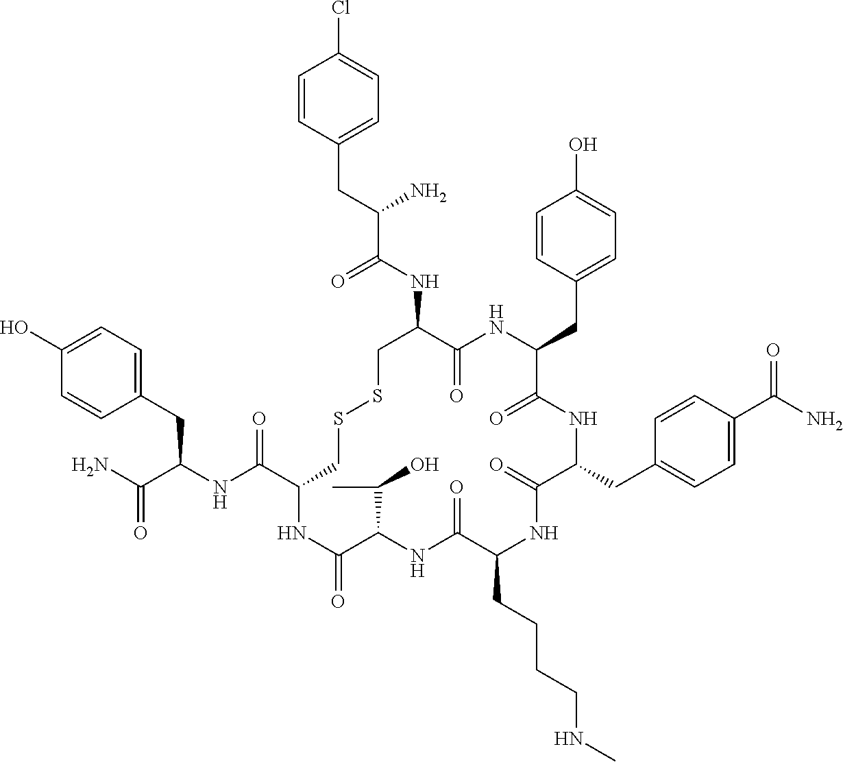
C1=C(O)C=CC(CC(NC(C2CSSCC(NC(C(CC3=CC=C(Cl)C=C3)N)=O)C(=O)NC(CC3=CC=C(O)C=C3)C(=O)NC(CC3=CC=C(C(N)=O)C=C3)C(=O)NC(CCCCNC)C(=O)NC(C(C)O)C(=O)N2)=O)C(N)=O)=C1
